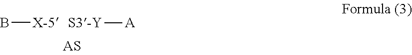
B[X-5].[S3-Y][A]
